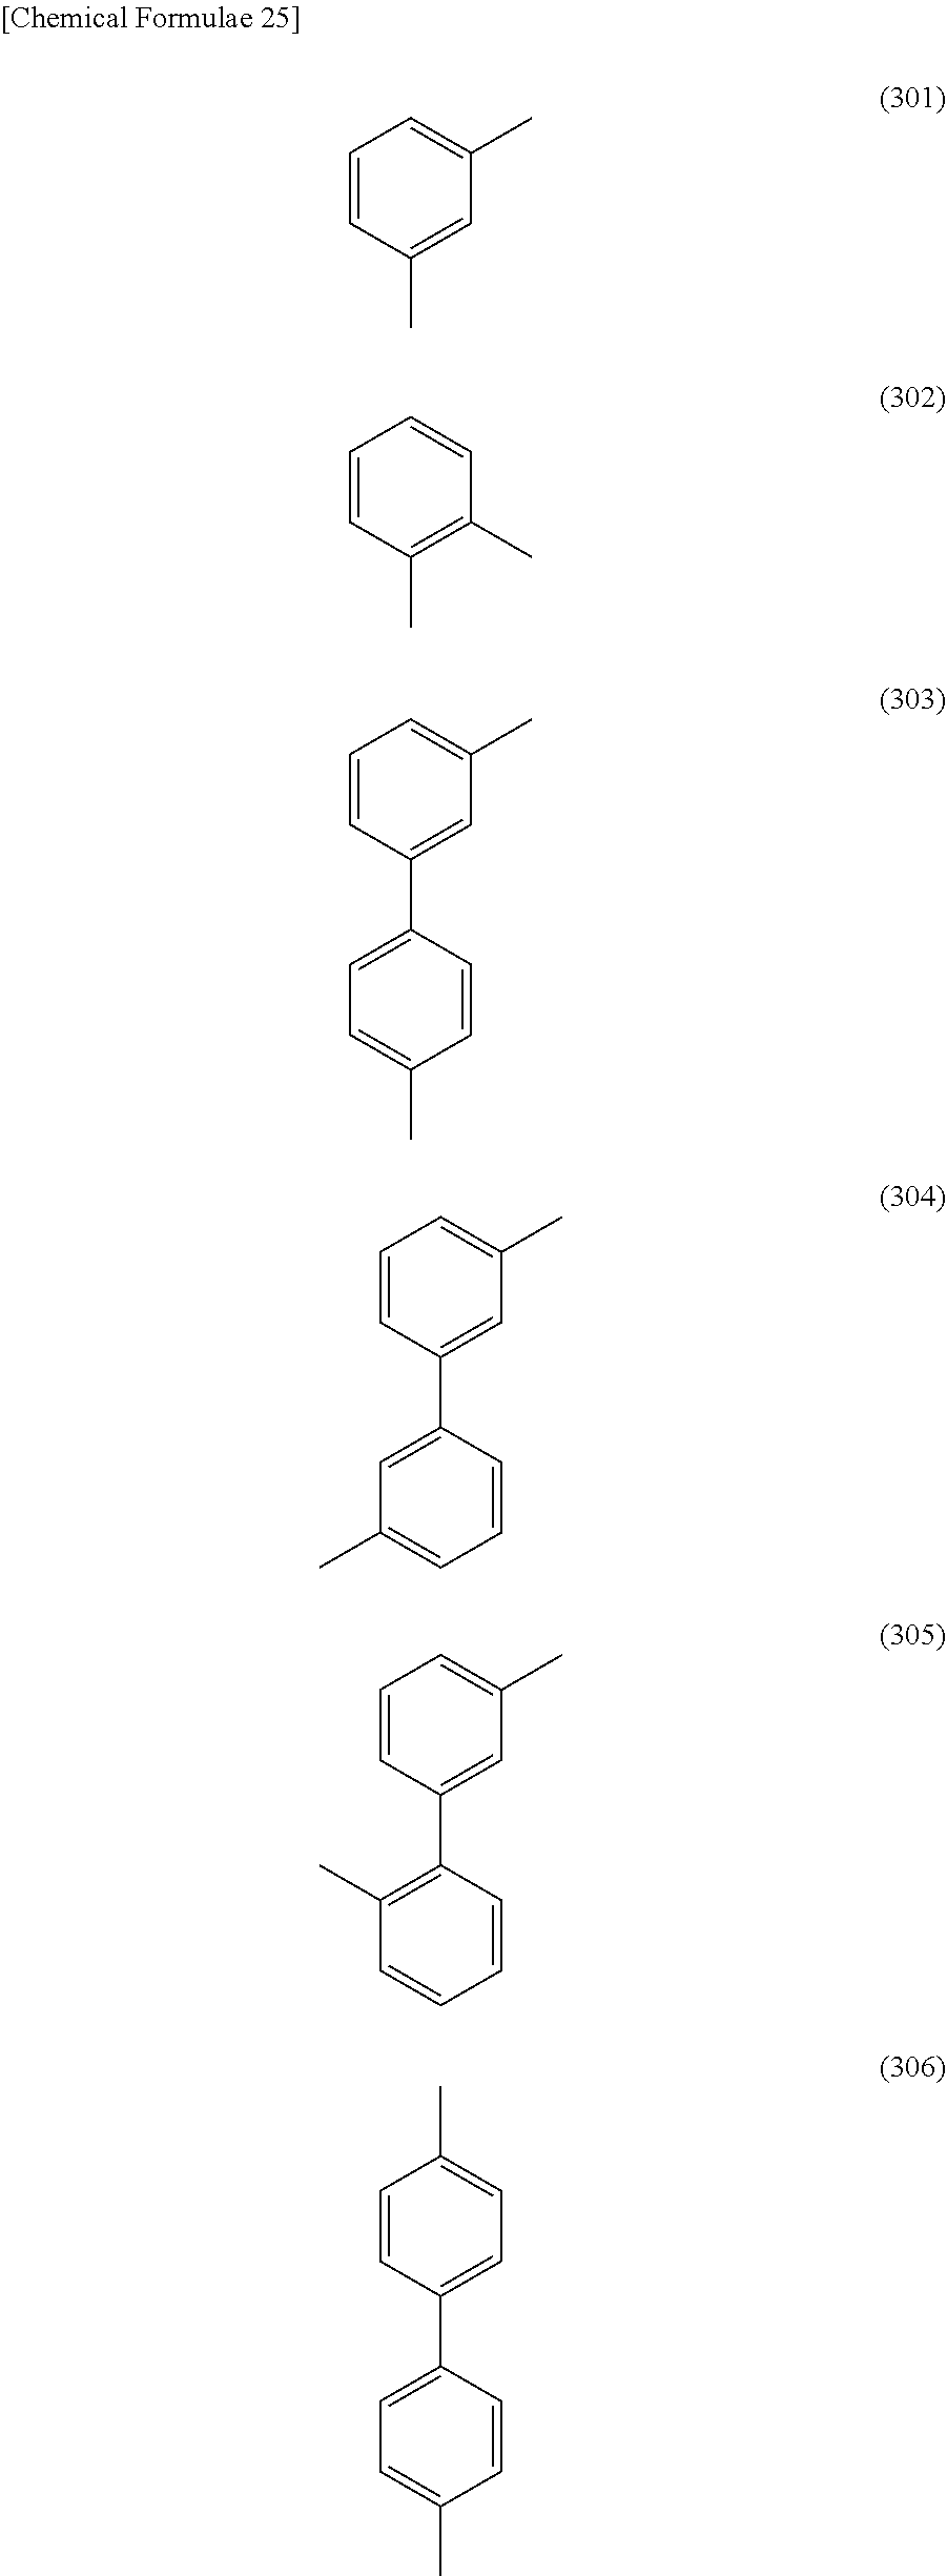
C1=CC(C)=CC(C)=C1.C1=CC(C)=C(C)C=C1.C1=CC(C2=CC=C(C)C=C2)=CC(C)=C1.C1=CC(C2=CC(C)=CC=C2)=CC(C)=C1.C1=CC(C2=C(C)C=CC=C2)=CC(C)=C1.C1=CC(C2=CC=C(C)C=C2)=CC=C1C
